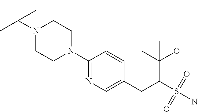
C1(N2CCN(C(C)(C)C)CC2)=NC=C(CC(S(=O)(=O)N)C(C)(O)C)C=C1
